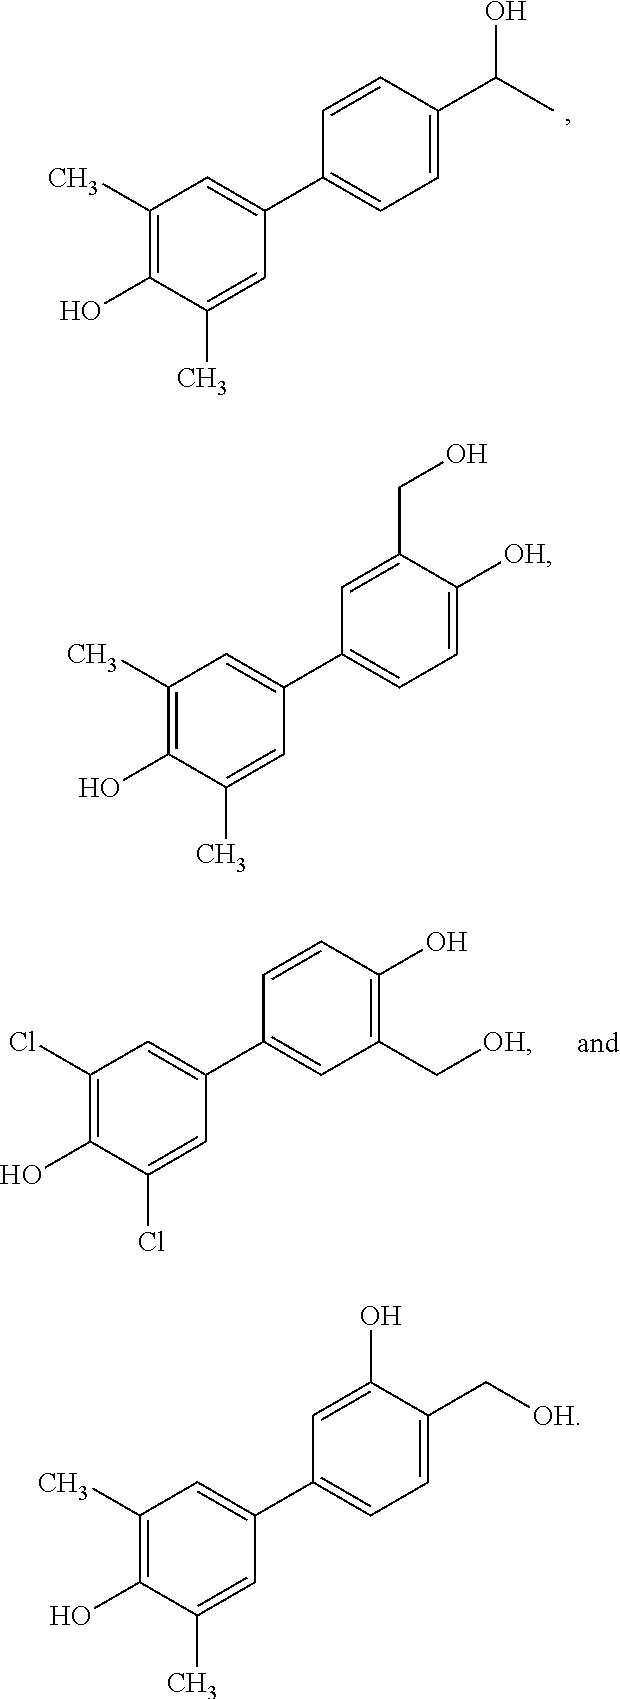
C1(C)=C(O)C(C)=CC(C2=CC=C(C(C)O)C=C2)=C1.C1(Cl)=C(O)C(Cl)=CC(C2=CC(C[OH])=C(O)C=C2)=C1.C1(C)=C(O)C(C)=CC(C2=CC=C([OH])C(CO)=C2)=C1.C1(C)=C(O)C(C)=CC(C2=CC=C(C[OH])C(O)=C2)=C1
